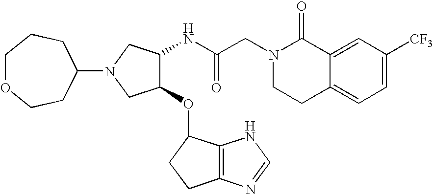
C12=CC([CF3])=CC=C1CCN(CC(NC1C(OC3C4=C(CC3)N=CN4)CN(C3CCOCCC3)C1)=O)C2=O
